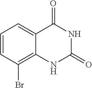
C1=CC(Br)=C2C(=C1)C(=O)NC(=O)N2
